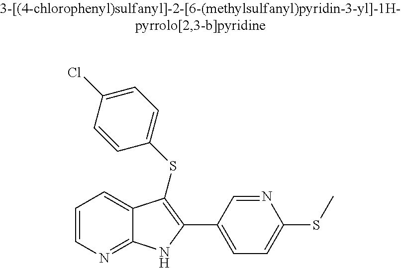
C1=CN=C2C(=C1)C(SC1=CC=C(Cl)C=C1)=C(C1=CC=C(SC)N=C1)N2
